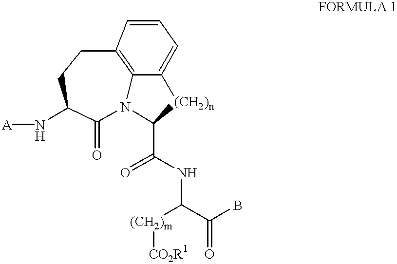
C12=C3N(C(=O)C(N[A])CC1)C(C(=O)NC(C(=O)B)[(CH2)m][CO2R1])[(CH2)n]C3=CC=C2
